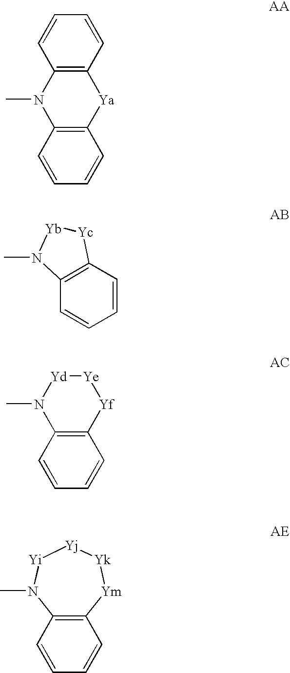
C12=C(C=CC=C1)[Ya]C1=C(N2C)C=CC=C1.C1=CC=CC2=C1N(C)[Yb][Yc]2.C12=C(C=CC=C1)N(C)[Yd][Ye][Yf]2.C12=C([Ym][Yk][Yj][Y]N1C)C=CC=C2
